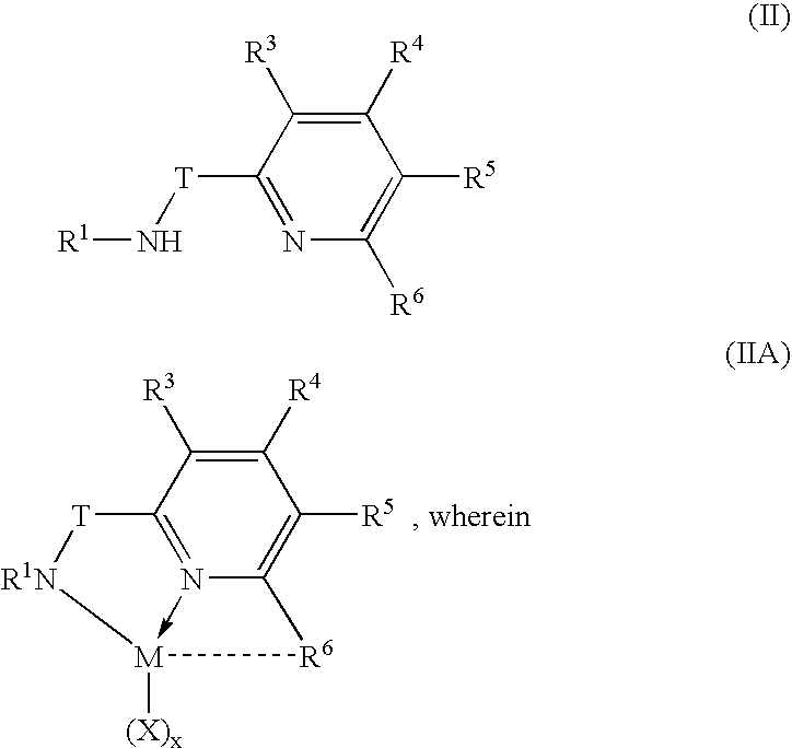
C1([R4])=C([R3])C2=N3->[M]([(X)x])([R6]C3=C1[R5])[R1N][T]2.C1([R4])=C([R3])C([T]N[R1])=NC([R6])=C1[R5]
